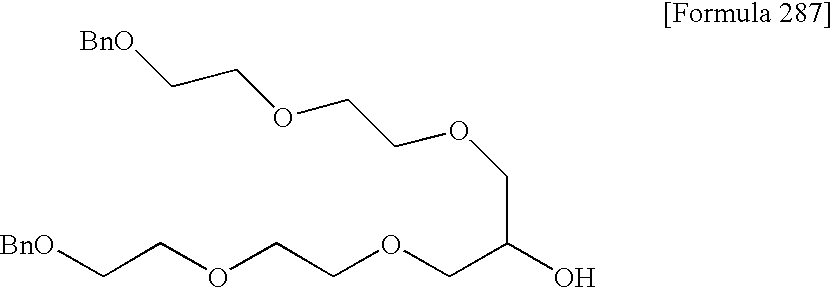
C(COCCOCC(O)COCCOCC[BnO])[BnO]
